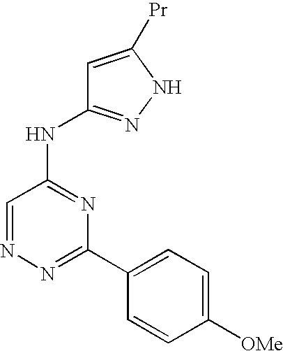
N1=C(C2=CC=C([OMe])C=C2)N=C(NC2=NNC([Pr])=C2)C=N1
